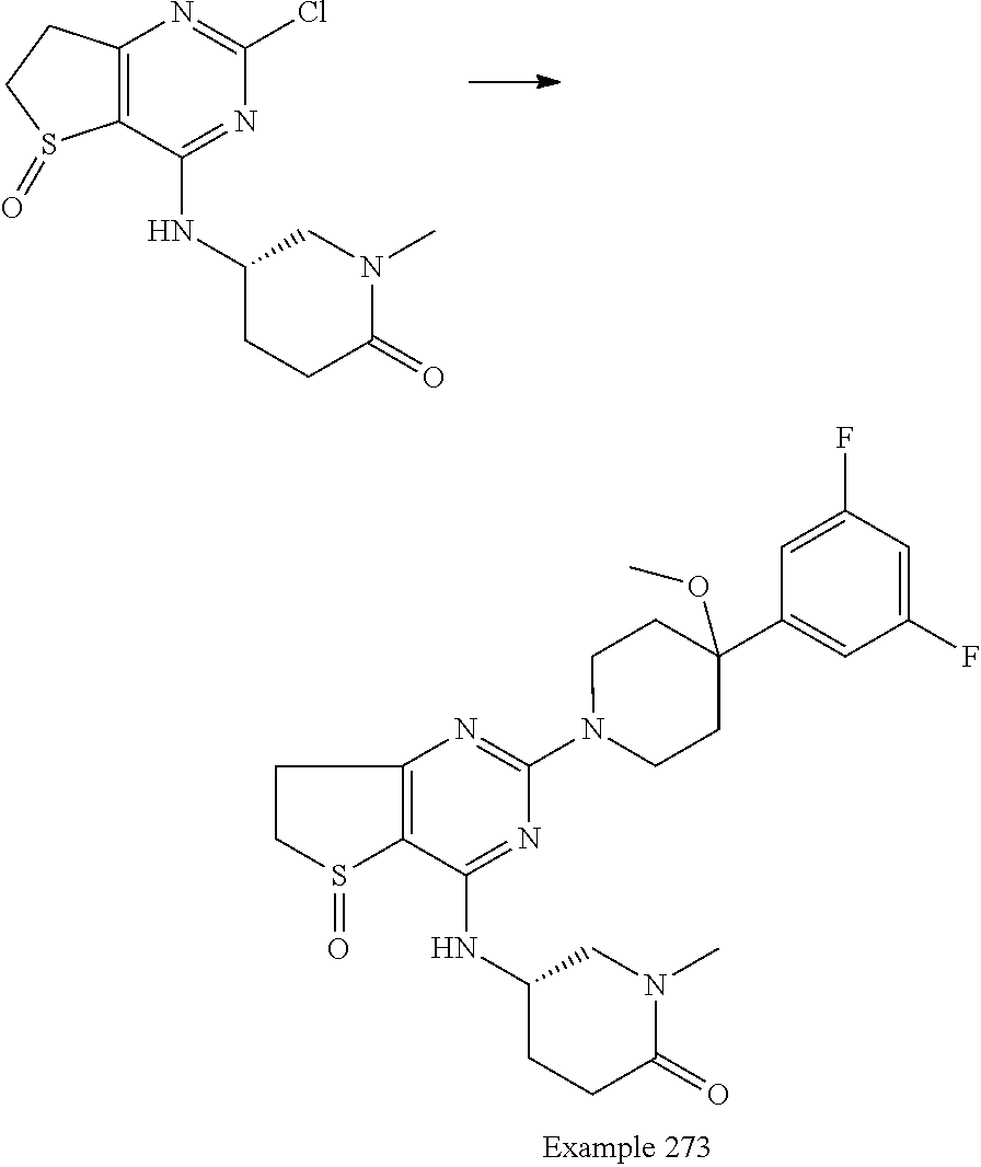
C12=C(C(NC3CCC(=O)N(C)C3)=NC(Cl)=N1)S(=O)CC2.C12=C(C(NC3CCC(=O)N(C)C3)=NC(N3CCC(C4=CC(F)=CC(F)=C4)(OC)CC3)=N1)S(=O)CC2
